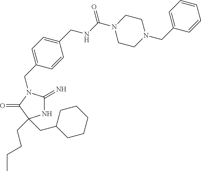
C1(CN2C(=N)NC(CCCC)(CC3CCCCC3)C2=O)=CC=C(CNC(N2CCN(CC3=CC=CC=C3)CC2)=O)C=C1
